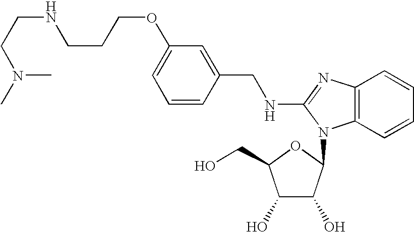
C1=C(OCCCNCCN(C)C)C=C(CNC2=NC3=C(C=CC=C3)N2C2C(O)C(O)C(CO)O2)C=C1
